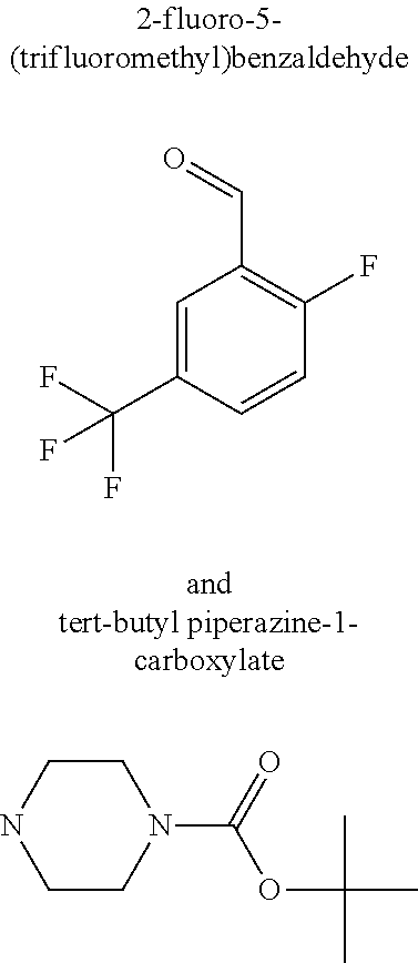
C1=C(C(F)(F)F)C=CC(F)=C1C=O.C1CN(C(OC(C)(C)C)=O)CCN1
